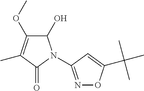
C1(O)C(OC)=C(C)C(=O)N1C1=NOC(C(C)(C)C)=C1
